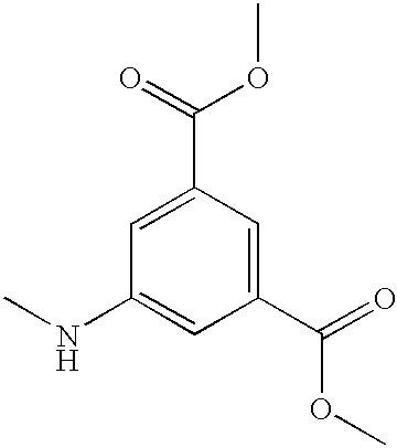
C1(C(=O)OC)=CC(NC)=CC(C(=O)OC)=C1
